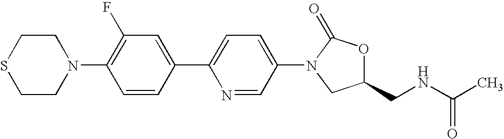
N1(C2=C(F)C=C(C3=CC=C(N4C(=O)OC(CNC(C)=O)C4)C=N3)C=C2)CCSCC1
